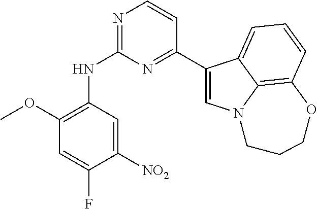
N1=C(NC2=C(OC)C=C(F)C([NO2])=C2)N=C(C2=CN3C4=C(C=CC=C24)OCCC3)C=C1
